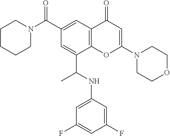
C1(C(=O)N2CCCCC2)=CC2=C(C(C(NC3=CC(F)=CC(F)=C3)C)=C1)OC(N1CCOCC1)=CC2=O
